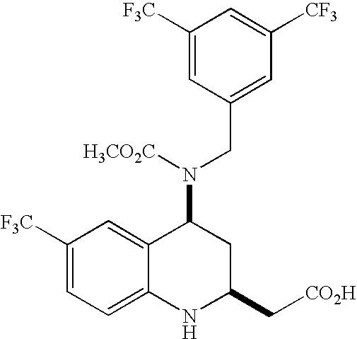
C1([F3C])=CC(CN(C2C3=CC([F3C])=CC=C3NC(C[CO2H])C2)[H3CO2C])=CC([CF3])=C1
